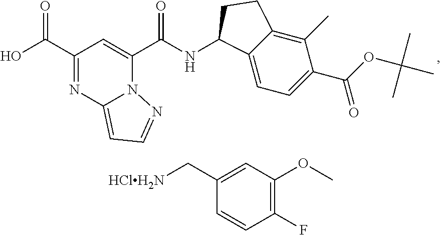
C(C1=NC2=CC=NN2C(C(=O)NC2C3=CC=C(C(OC(C)(C)C)=O)C(C)=C3CC2)=C1)(=O)O.[HClH2N]CC1=CC(OC)=C(F)C=C1
